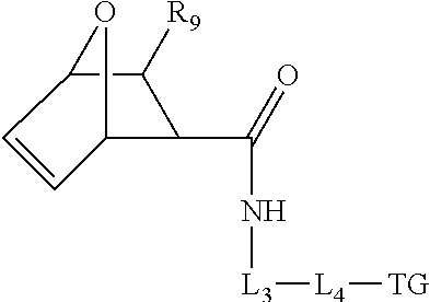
C12C([R9])C(C(N[L3][L4][TG])=O)C(O1)C=C2
